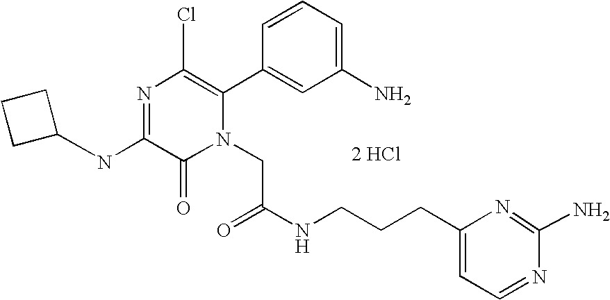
N(C1=NC(Cl)=C(C2=CC(N)=CC=C2)N(CC(NCCCC2=CC=NC(N)=N2)=O)C1=O)C1CCC1.[2 HCl]
